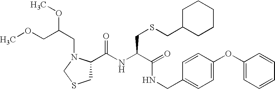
C1(C(NC(C(=O)NCC2=CC=C(OC3=CC=CC=C3)C=C2)CSCC2CCCCC2)=O)CSCN1CC(COC)OC
